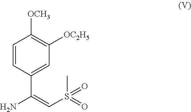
C1=CC(C(=CS(C)(=O)=O)N)=CC([OC2H5])=C1[OCH3]
